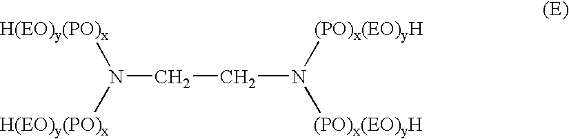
N(CCN([(PO)x(EO)yH])[(PO)x(EO)yH])([H(EO)y(PO)x])[H(EO)y(PO)x]
